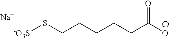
[-O3S]SCCCCCC([O-])=O.[Na]
